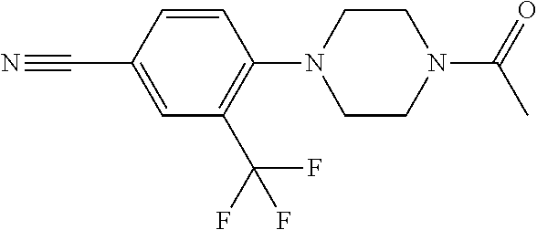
N#CC1=CC(C(F)(F)F)=C(N2CCN(C(=O)C)CC2)C=C1
